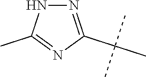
N1N=C(C(C)(C)C)N=C1C
